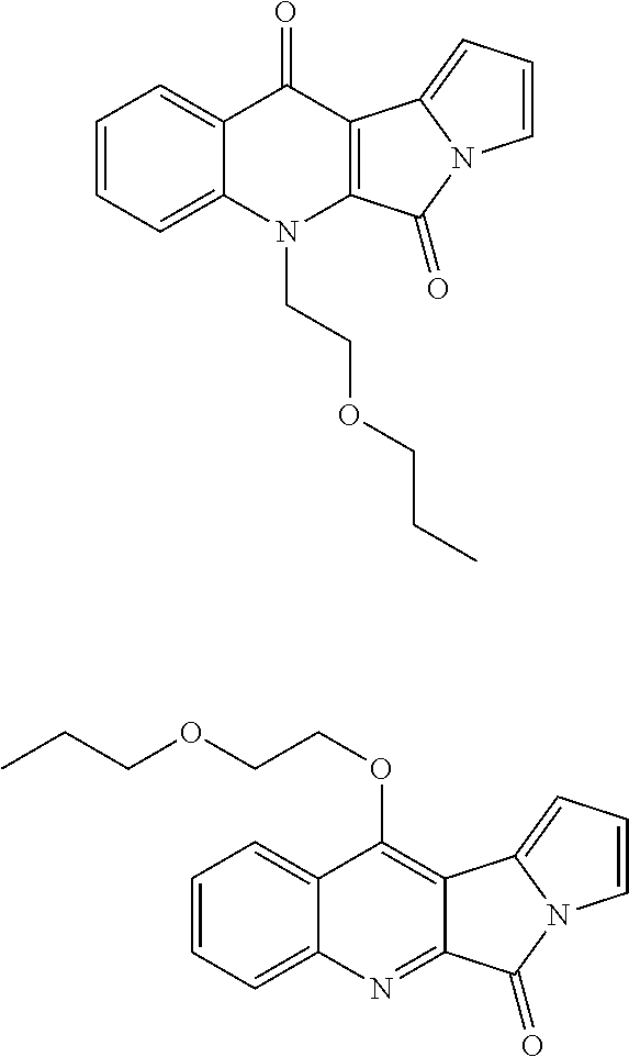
C1=CC=C2C(=C1)C(=O)C1=C(N2CCOCCC)C(=O)N2C1=CC=C2.C1=CC=C2C(=C1)C(OCCOCCC)=C1C(=N2)C(=O)N2C1=CC=C2
